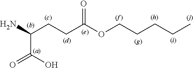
C(C(N)CCC(OCCCCC)=O)(O)=O
